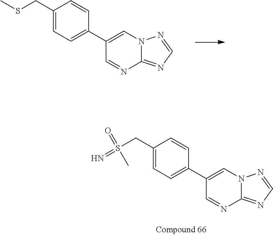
C1(CSC)=CC=C(C2=CN3C(=NC=N3)N=C2)C=C1.C1(CS(=N)(=O)C)=CC=C(C2=CN3C(=NC=N3)N=C2)C=C1
